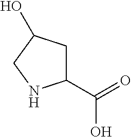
C1(C(=O)O)CC(O)CN1
